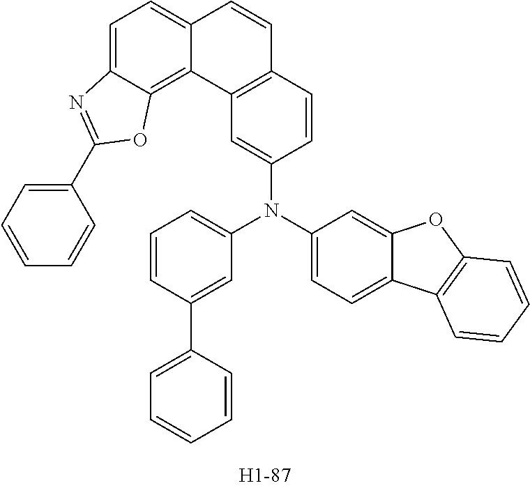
C1=C2C(=C3C(=C1)C=CC1=C3C=C(N(C3=CC=C4C(=C3)OC3=C4C=CC=C3)C3=CC=CC(C4=CC=CC=C4)=C3)C=C1)OC(C1=CC=CC=C1)=N2
